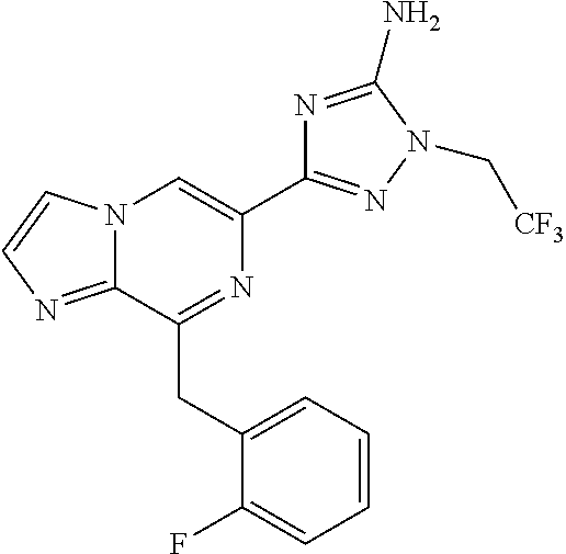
N12C(=NC=C1)C(CC1=CC=CC=C1F)=NC(C1=NN(C[CF3])C(N)=N1)=C2
